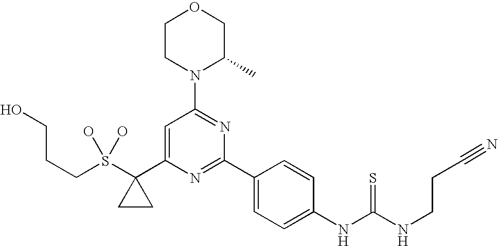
C(S(C1(C2=CC(N3C(C)COCC3)=NC(C3=CC=C(NC(NCCC#N)=S)C=C3)=N2)CC1)(O)O)CCO
